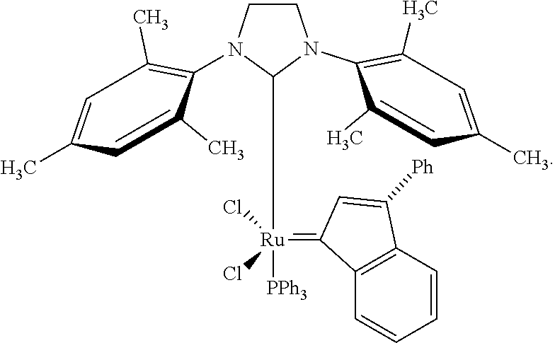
C1(C)=CC(C)=CC(C)=C1N1C([Ru](=C2C3=C(C=CC=C3)C([Ph])=C2)(Cl)(Cl)[PPh3])N(C2=C(C)C=C(C)C=C2C)CC1
